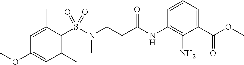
S(C1=C(C)C=C(OC)C=C1C)(N(CCC(NC1=C(N)C(C(OC)=O)=CC=C1)=O)C)(=O)=O
